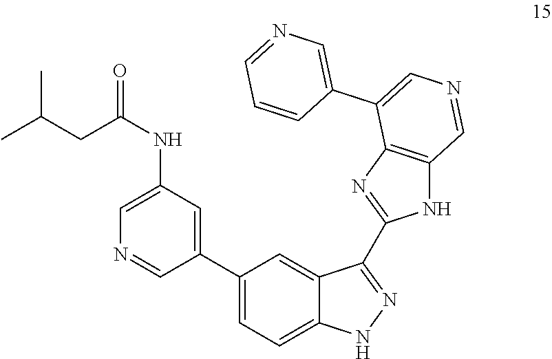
C1(C2=CC=C3C(=C2)C(C2=NC4=C(N2)C=NC=C4C2=CN=CC=C2)=NN3)=CC(NC(=O)CC(C)C)=CN=C1
